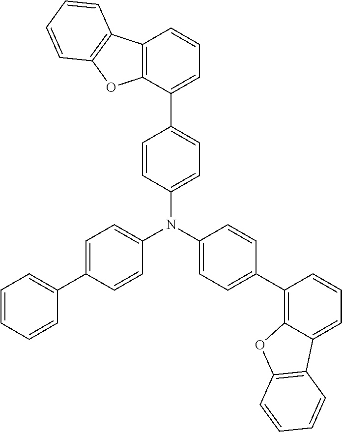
C1=CC=C(C2=CC=C(N(C3=CC=C(C4=C5C(=CC=C4)C4=C(O5)C=CC=C4)C=C3)C3=CC=C(C4=CC=CC5=C4OC4=C5C=CC=C4)C=C3)C=C2)C=C1
